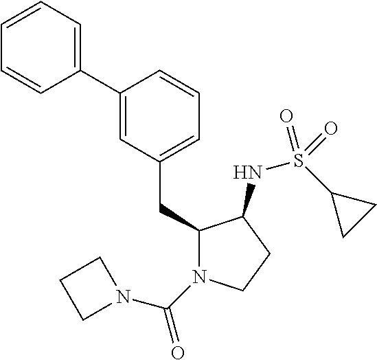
C1(CC2=CC=CC(C3=CC=CC=C3)=C2)N(C(=O)N2CCC2)CCC1NS(C1CC1)(=O)=O
